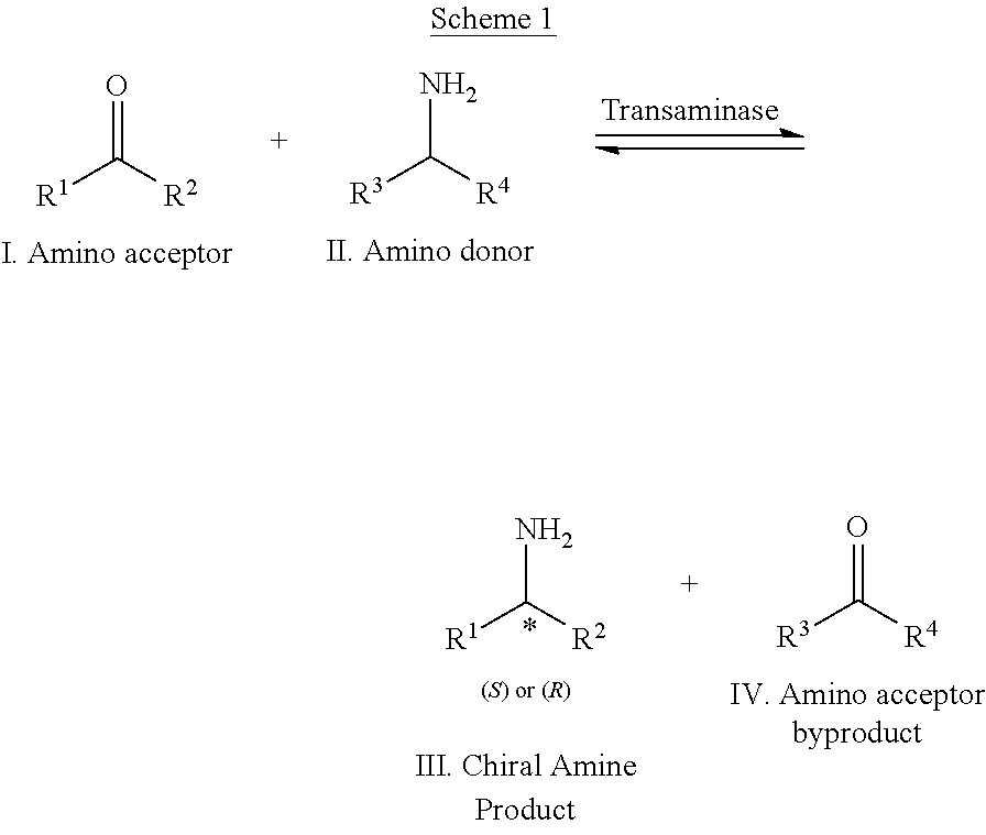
O=C([R2])[R1].NC([R4])[R3].NC([R2])[R1].O=C([R4])[R3]
